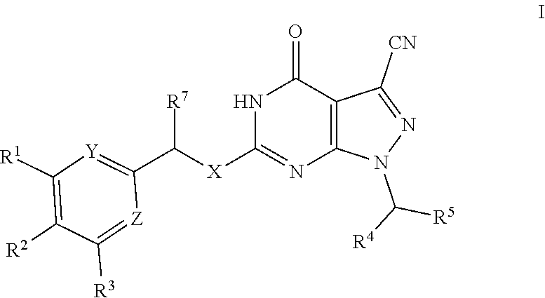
N1C([X]C(C2=[Y]C([R1])=C([R2])C([R3])=[Z]2)[R7])=NC2=C(C1=O)C([CN])=NN2C([R5])[R4]
